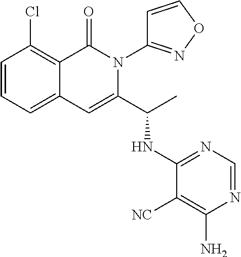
ClC1=C2C(=CC=C1)C=C(C(C)NC1=NC=NC(N)=C1[NC])N(C1=NOC=C1)C2=O
